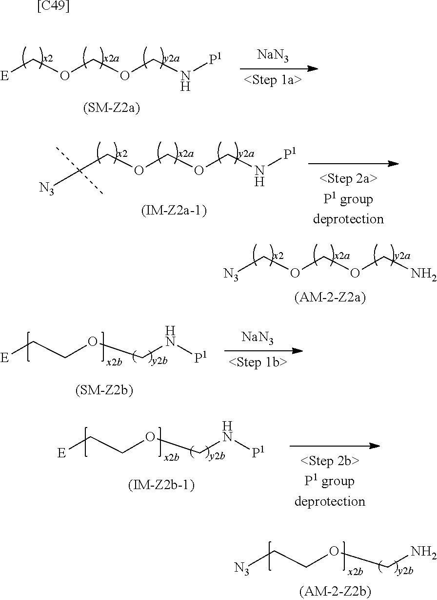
[NaN3].[E]COCOCN[P1].C(COCOCN[P1])([N3])(C)C.[N3]COCOCN.[NaN3].[E]CCOCN[P1].[E]CCOCN[P1].[N3]CCOCN.[[C49]]
